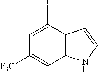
C12=C(C(*)=CC([F3C])=C1)C=CN2
